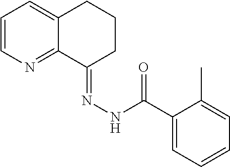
C1=CN=C2C(=C1)CCCC2=NNC(C1=CC=CC=C1C)=O
